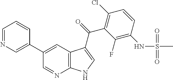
C12=C(C=C(C3=CN=CC=C3)C=N1)C(C(=O)C1=C(Cl)C=CC(NS(C)(=O)=O)=C1F)=CN2
